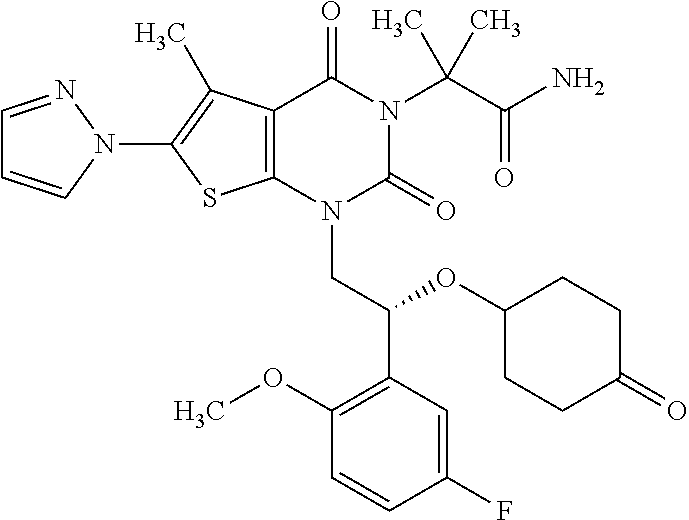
C12=C(C(C)=C(N3C=CC=N3)S1)C(=O)N(C(C(=O)N)(C)C)C(=O)N2CC(C1=C(OC)C=CC(F)=C1)OC1CCC(=O)CC1
